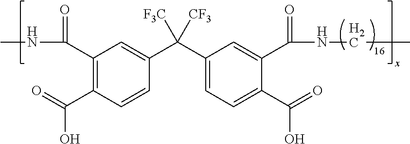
CNC(C1=C(C(O)=O)C=CC(C(C2=CC=C(C(O)=O)C(C(NCC)=O)=C2)([F3C])[CF3])=C1)=O
